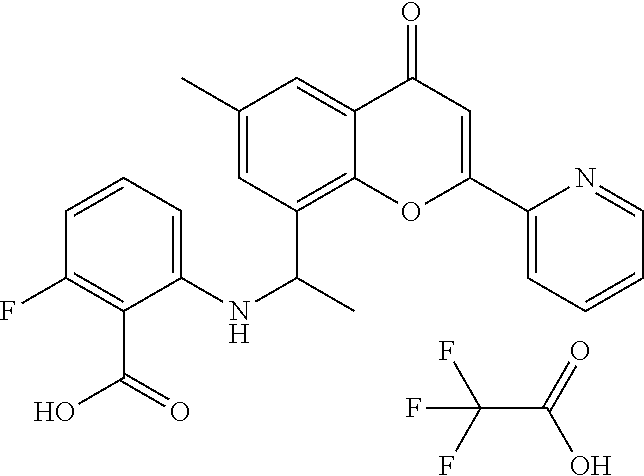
FC(F)(F)C(=O)O.C12=C(C(C)NC3=CC=CC(F)=C3C(O)=O)C=C(C)C=C1C(=O)C=C(C1=CC=CC=N1)O2
